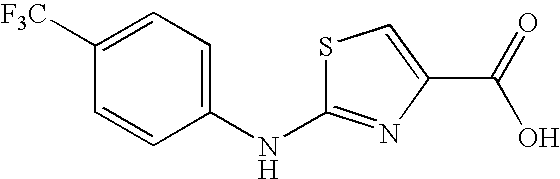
C1([F3C])=CC=C(NC2=NC(C(=O)O)=CS2)C=C1
